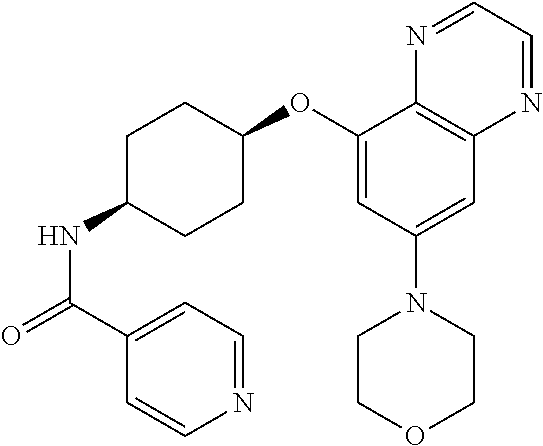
C1(OC2CCC(NC(=O)C3=CC=NC=C3)CC2)=CC(N2CCOCC2)=CC2=C1N=CC=N2
